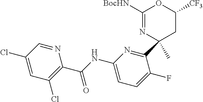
C1(Cl)=CC(Cl)=C(C(NC2=CC=C(F)C(C3(C)CC([CF3])OC([BocHN])=N3)=N2)=O)N=C1
